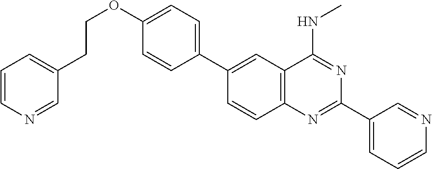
C1(C2=CC3=C(C=C2)N=C(C2=CC=CN=C2)N=C3NC)=CC=C(OCCC2=CC=CN=C2)C=C1
